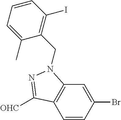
C1=CC(Br)=CC2=C1C([OHC])=NN2CC1=C(I)C=CC=C1C
